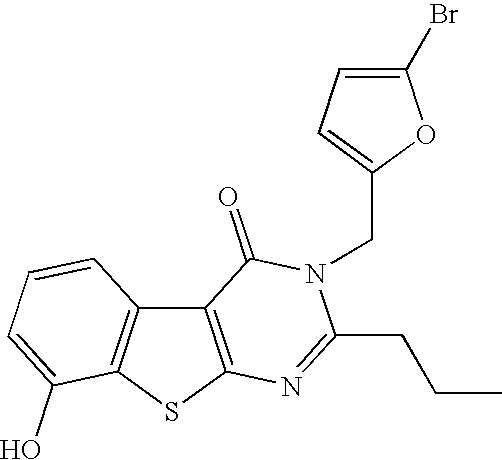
C12=C(SC3=C1C=CC=C3O)N=C(CCC)N(CC1=CC=C(Br)O1)C2=O
